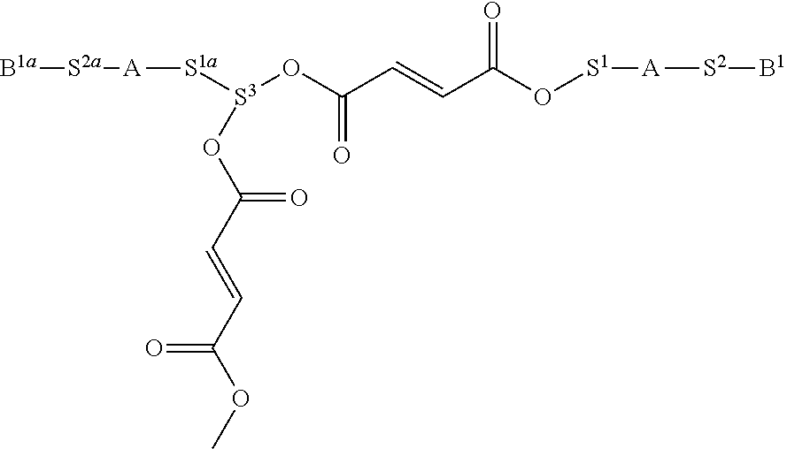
[B1a][S2a][A][S1a][S3](OC(C=CC(O[S1][A][S2][B1])=O)=O)OC(C=CC(OC)=O)=O
